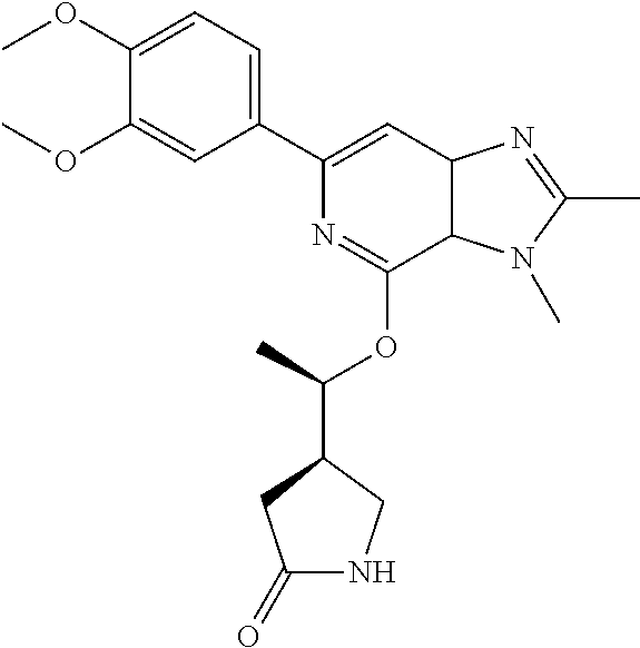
C1(C2=CC3C(C(OC(C4CC(=O)NC4)C)=N2)N(C)C(C)=N3)=CC=C(OC)C(OC)=C1
